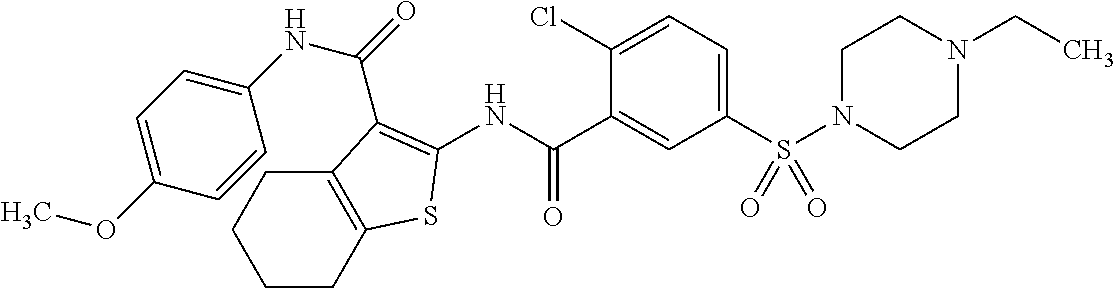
C1(Cl)=CC=C(S(N2CCN(CC)CC2)(=O)=O)C=C1C(=O)NC1=C(C(NC2=CC=C(OC)C=C2)=O)C2=C(CCCC2)S1
